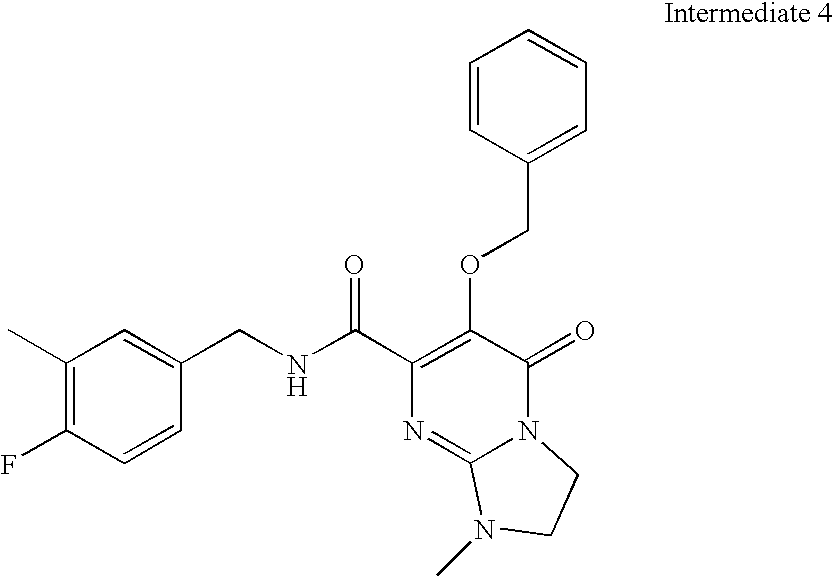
C1(CNC(C2=C(OCC3=CC=CC=C3)C(=O)N3C(=N2)N(C)CC3)=O)=CC(C)=C(F)C=C1
